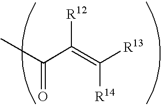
CC(C(=C([R13])[R14])[R12])=O
